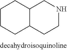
C1CCC2C(C1)CNCC2
